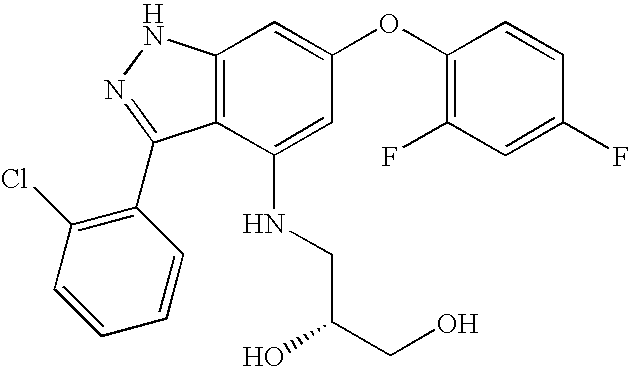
C1(Cl)=C(C2=NNC3=C2C(NCC(CO)O)=CC(OC2=C(F)C=C(F)C=C2)=C3)C=CC=C1
